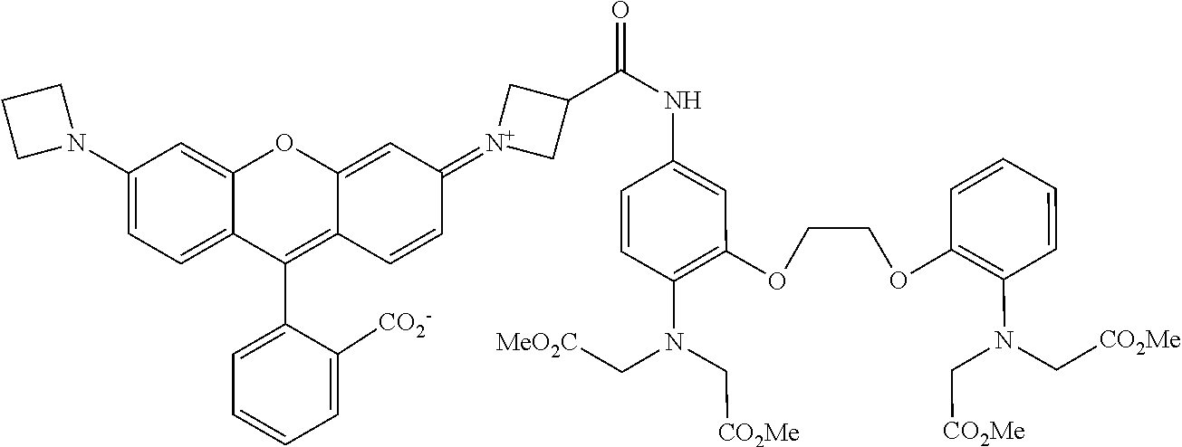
C1(N2CCC2)=CC=C2C(=C1)OC1=CC(=[N+]3CC(C(NC4=CC(OCCOC5=C(N(C[CO2Me])C[CO2Me])C=CC=C5)=C(N(C[MeO2C])C[CO2Me])C=C4)=O)C3)C=CC1=C2C1=CC=CC=C1[CO2-]
